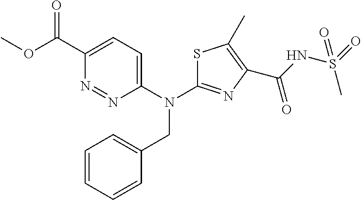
N(C1=NC(C(=O)NS(=O)(C)=O)=C(C)S1)(CC1=CC=CC=C1)C1=CC=C(C(OC)=O)N=N1
